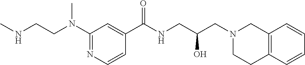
C1(N(CCNC)C)=NC=CC(C(NCC(CN2CCC3=C(C2)C=CC=C3)O)=O)=C1
